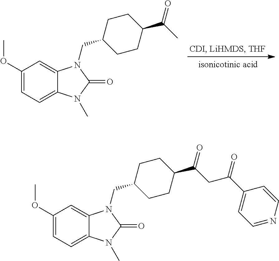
C1(OC)=CC=C2C(=C1)N(CC1CCC(C(C)=O)CC1)C(=O)N2C.C1(OC)=CC=C2C(=C1)N(CC1CCC(C(CC(C3=CC=NC=C3)=O)=O)CC1)C(=O)N2C
